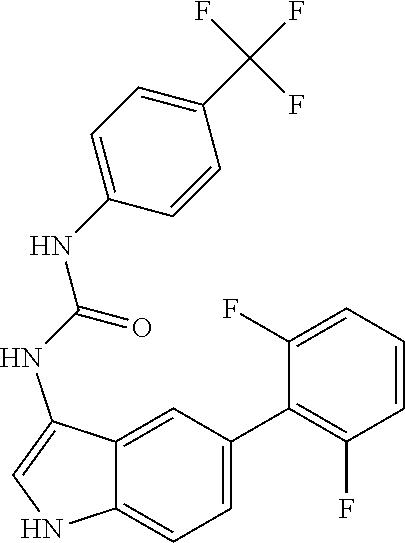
C1(F)=CC=CC(F)=C1C1=CC=C2C(=C1)C(NC(=O)NC1=CC=C(C(F)(F)F)C=C1)=CN2
